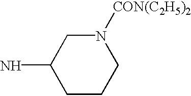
C1CCN([CON(C2H5)2])CC1N
